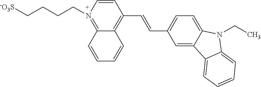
C([-O3S])CCCN1=C2C(=C(C=CC3=CC=C4C(=C3)C3=CC=CC=C3N4CC)C=C1)C=CC=C2
